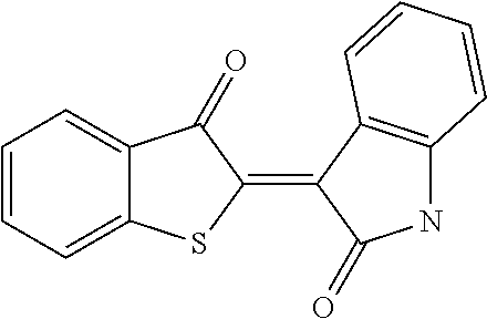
C1=CC=C2C(=C1)SC(=C1C(=O)NC3=C1C=CC=C3)C2=O
